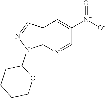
N1(C2CCCCO2)N=CC2=C1N=CC([N+]([O-])=O)=C2
